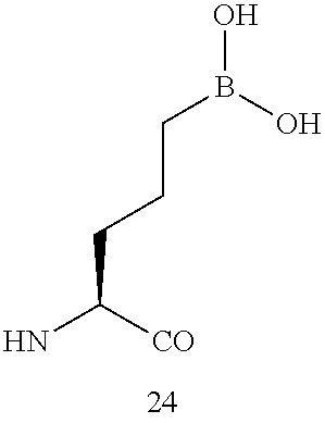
NC([CO])CCCB(O)O
